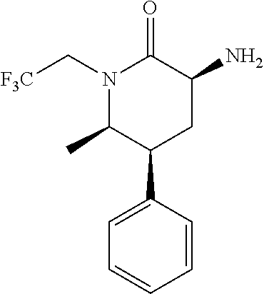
C1=CC(C2CC(N)C(=O)N(C[F3C])C2C)=CC=C1
